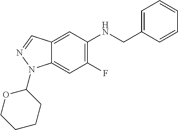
C1=C(CNC2=C(F)C=C3C(=C2)C=NN3C2OCCCC2)C=CC=C1
